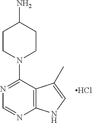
C1(N2CCC(N)CC2)=NC=NC2=C1C(C)=CN2.Cl
